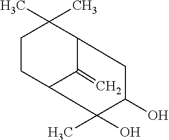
C1CC2C(=C)C(C1(C)C)CC(O)C2(O)C
